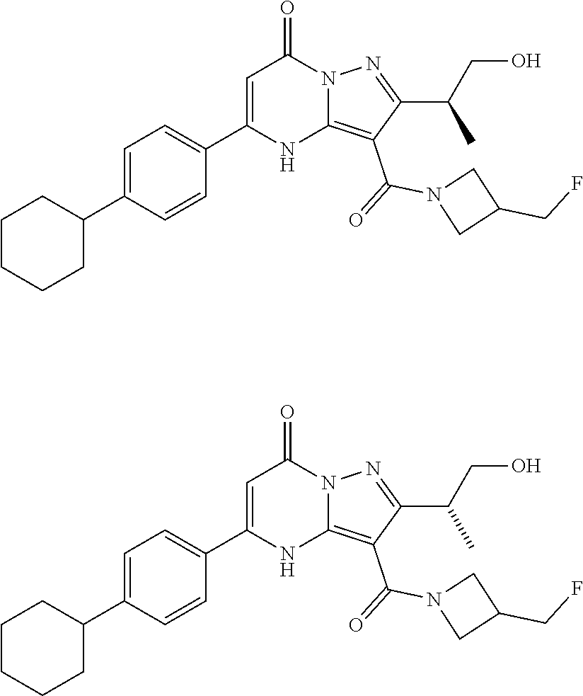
C1CCCC(C2=CC=C(C3=CC(=O)N4C(=C(C(=O)N5CC(CF)C5)C(C(CO)C)=N4)N3)C=C2)C1.C1CCCC(C2=CC=C(C3=CC(=O)N4C(=C(C(=O)N5CC(CF)C5)C(C(CO)C)=N4)N3)C=C2)C1
